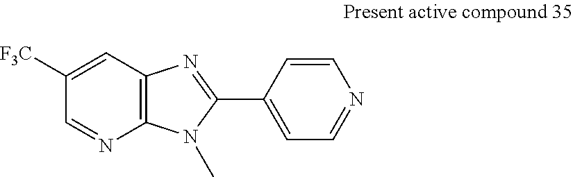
C1=C([F3C])C=NC2=C1N=C(C1=CC=NC=C1)N2C
